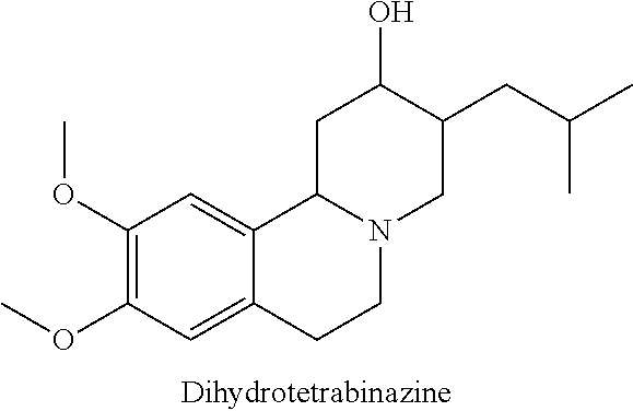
C12=CC(OC)=C(OC)C=C1C1N(CC2)CC(CC(C)C)C(O)C1
